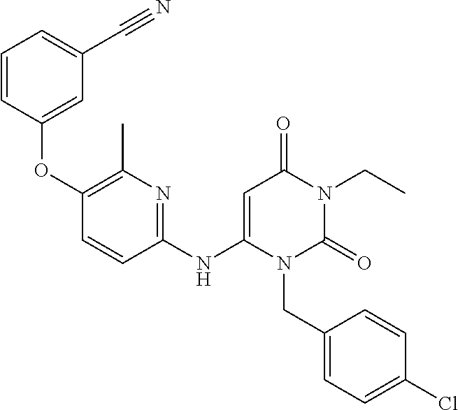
C1(NC2=CC(=O)N(CC)C(=O)N2CC2=CC=C(Cl)C=C2)=NC(C)=C(OC2=CC(C#N)=CC=C2)C=C1
